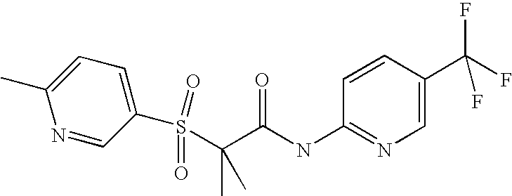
N1=CC(S(C(C(NC2=NC=C(C(F)(F)F)C=C2)=O)(C)C)(=O)=O)=CC=C1C
